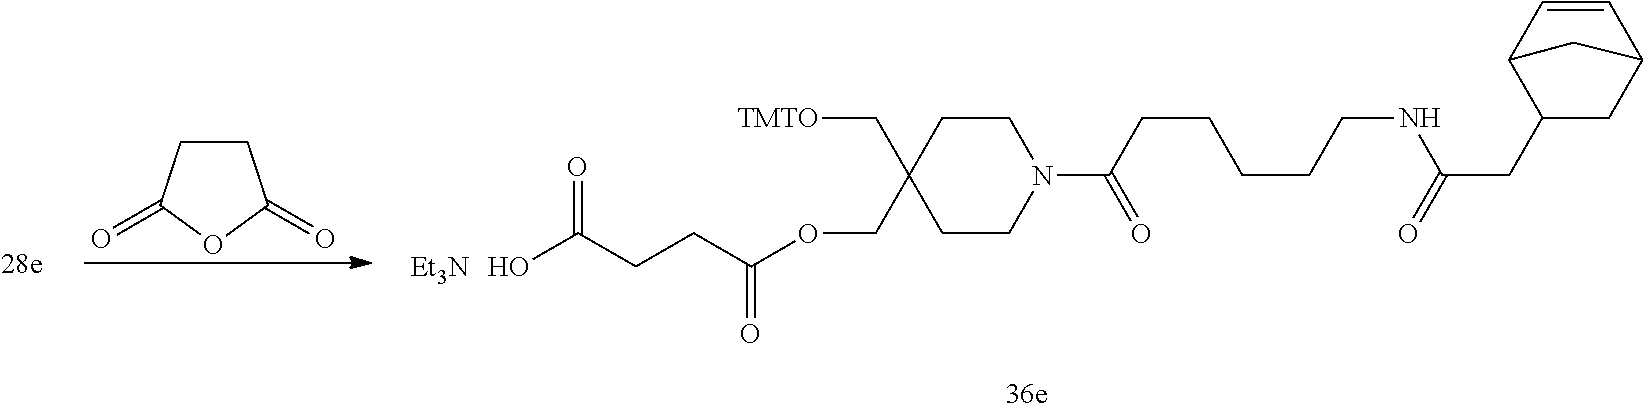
C1CC(=O)OC1=O.C(C1(C[TMTO])CCN(C(=O)CCCCCNC(=O)CC2CC3C=CC2C3)CC1)OC(CCC(O)=O)=O.[Et3N]
